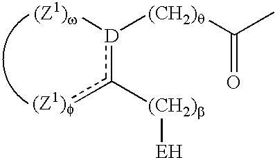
[D](c([(Z1)f])[(CH2)b][EH])([(Z1)w])[(CH2)q]C(C)=O
